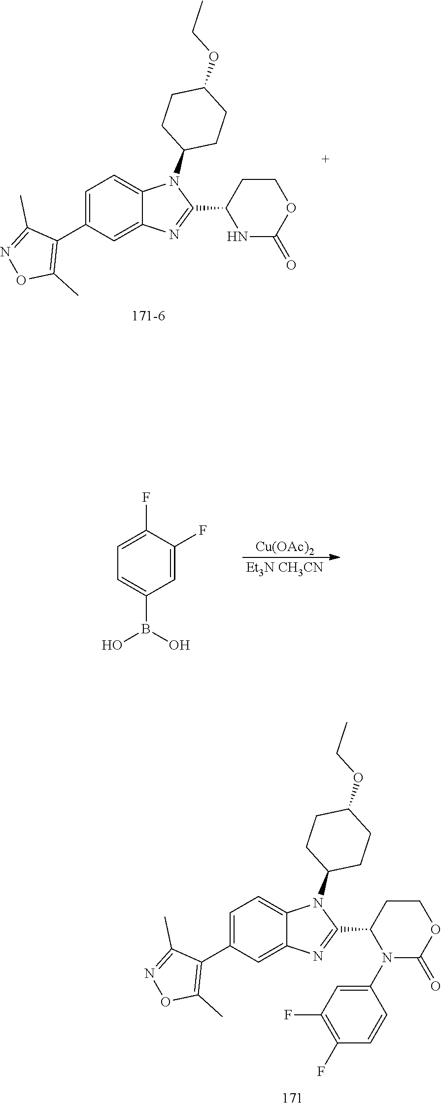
C1=C(C2=C(C)ON=C2C)C=C2C(=C1)N(C1CCC(OCC)CC1)C(C1CCOC(=O)N1)=N2.[Cu(OAc)2].[Et3N CH3CN].C1=C(F)C(F)=CC=C1B(O)O.C1=C(C2=C(C)ON=C2C)C=C2C(=C1)N(C1CCC(OCC)CC1)C(C1CCOC(=O)N1C1=CC(F)=C(F)C=C1)=N2
